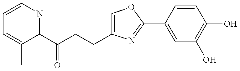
C1=CN=C(C(CCC2=COC(C3=CC(O)=C(O)C=C3)=N2)=O)C(C)=C1
